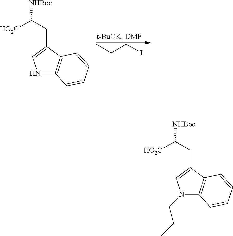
CCCI.N1C2=C(C(CC([NHBoc])[HO2C])=C1)C=CC=C2.N1(CCC)C2=C(C(CC([NHBoc])[HO2C])=C1)C=CC=C2
